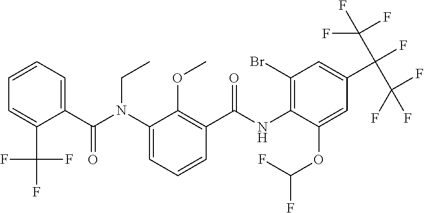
C1=CC=C(C(N(C2=CC=CC(C(NC3=C(Br)C=C(C(C(F)(F)F)(C(F)(F)F)F)C=C3OC(F)F)=O)=C2OC)CC)=O)C(C(F)(F)F)=C1
